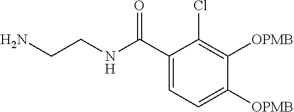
C1(C(NCCN)=O)=CC=C([OPMB])C([OPMB])=C1Cl
